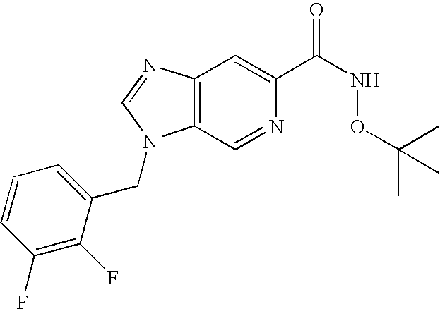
C12=C(N=CN1CC1=CC=CC(F)=C1F)C=C(C(NOC(C)(C)C)=O)N=C2
